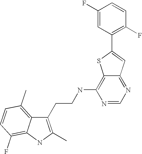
C1(CCNC2=C3C(=NC=N2)C=C(C2=C(F)C=CC(F)=C2)S3)=C(C)NC2=C(F)C=CC(C)=C12
